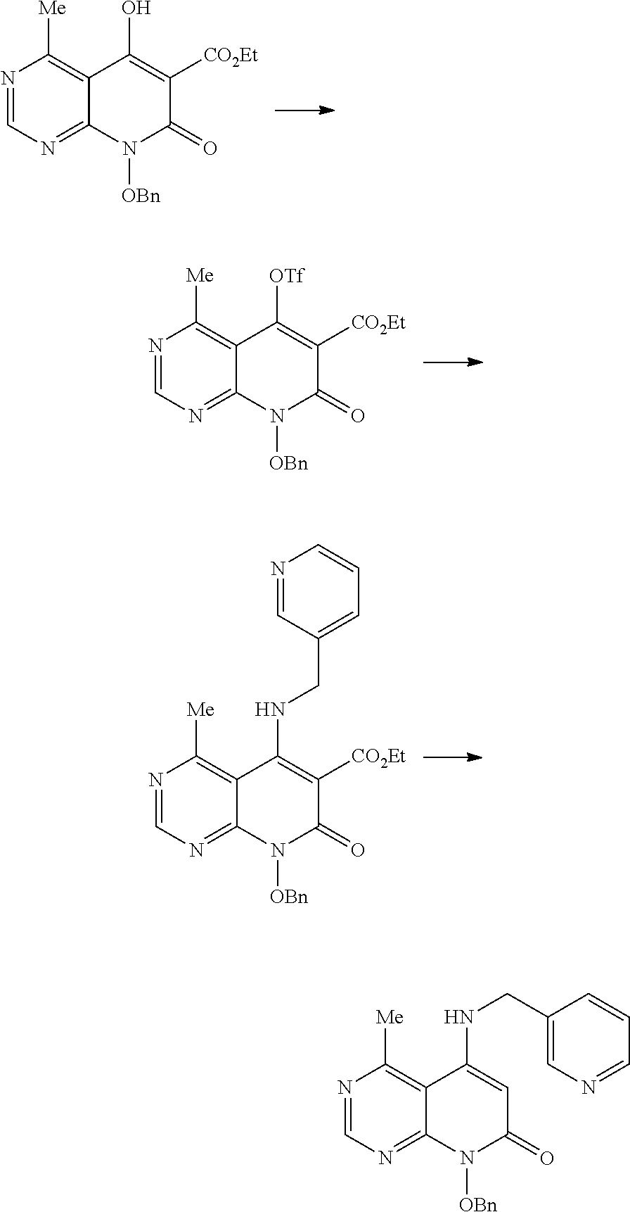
N1=CN=C2C(=C1[Me])C(O)=C([CO2Et])C(=O)N2[OBn].N1=CN=C2C(=C1[Me])C([OTf])=C([CO2Et])C(=O)N2[OBn].N1=CN=C2C(=C1[Me])C(NCC1=CC=CN=C1)=C([CO2Et])C(=O)N2[OBn].N1=CN=C2C(=C1[Me])C(NCC1=CN=CC=C1)=CC(=O)N2[OBn]
